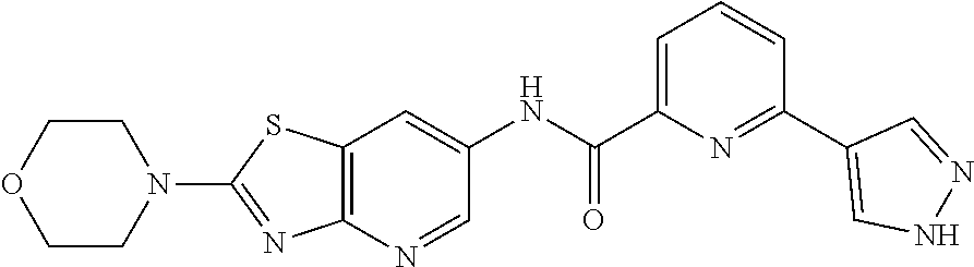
C12=C(N=CC(NC(C3=CC=CC(C4=CNN=C4)=N3)=O)=C1)N=C(N1CCOCC1)S2
